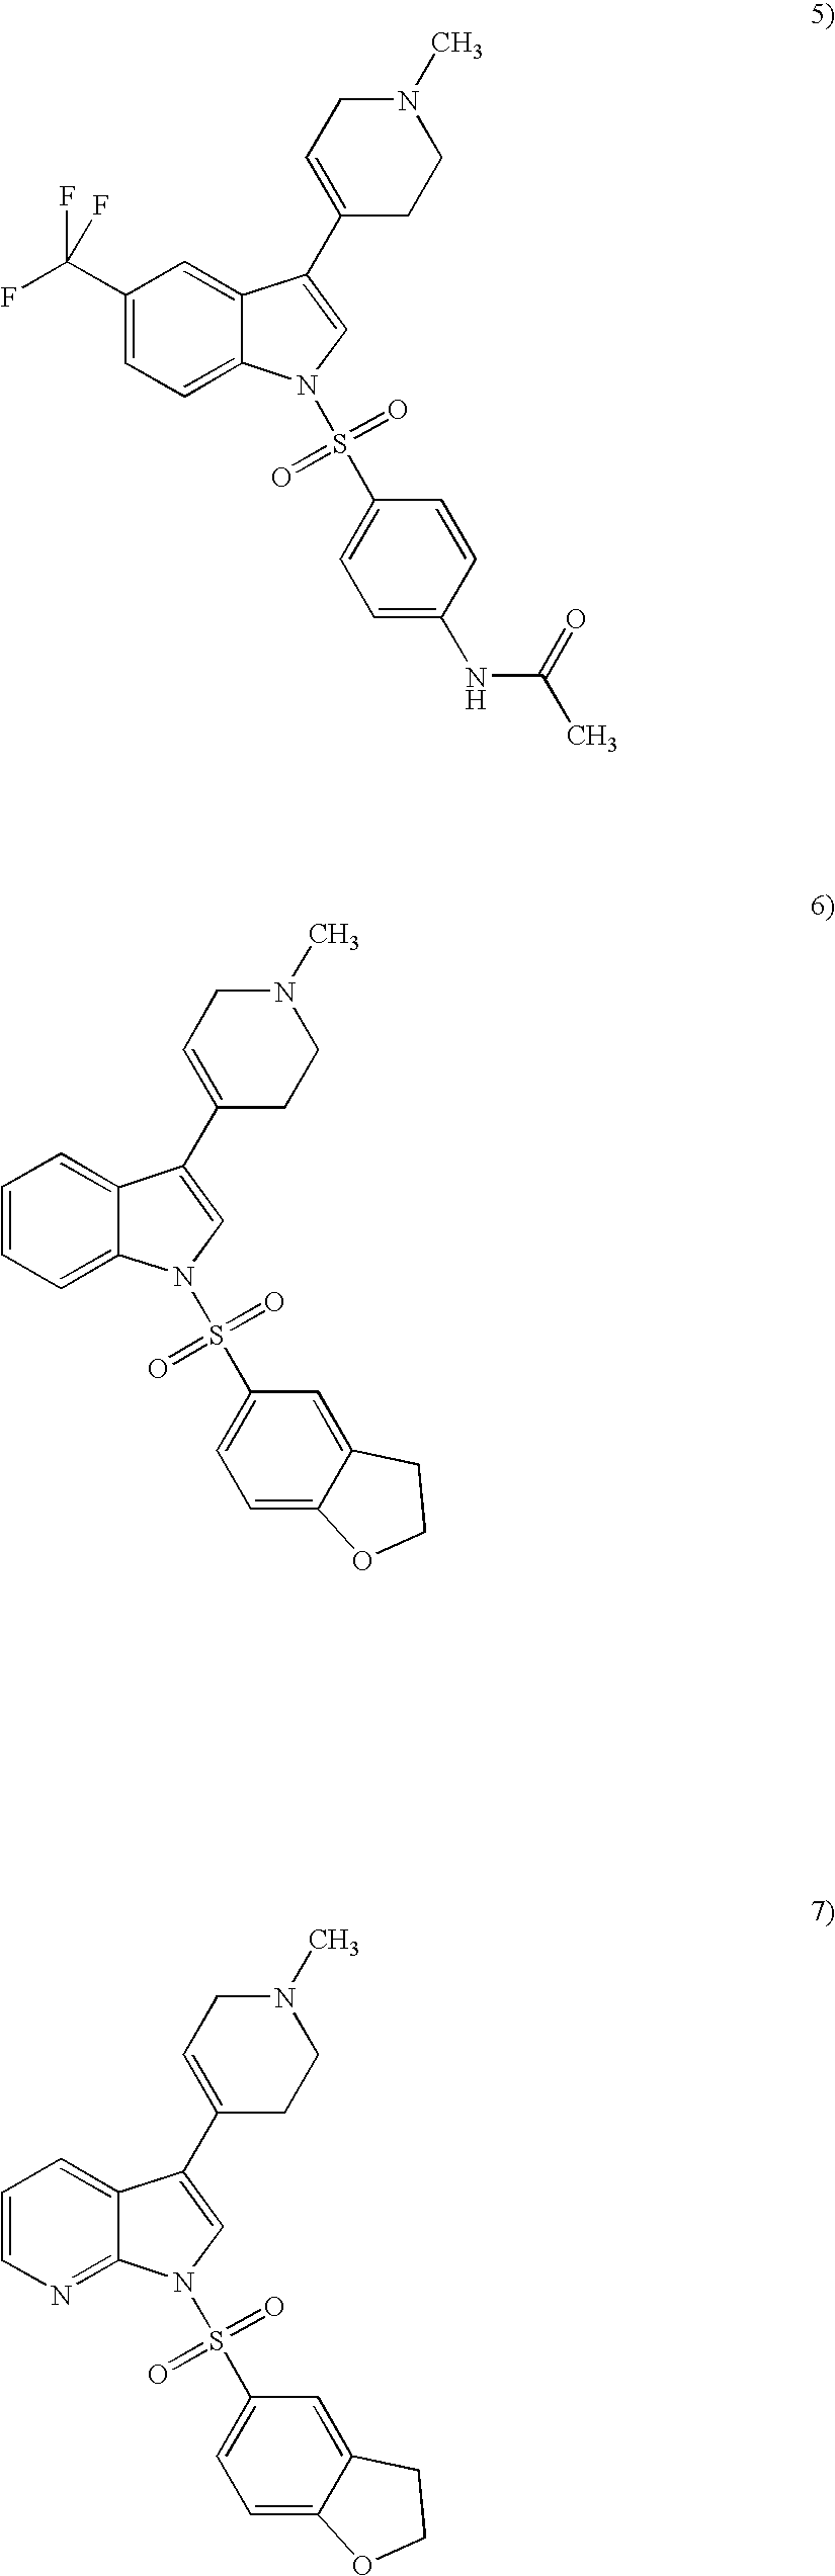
C1(C2=CN(S(C3=CC=C(NC(C)=O)C=C3)(=O)=O)C3=CC=C(C(F)(F)F)C=C32)=CCN(C)CC1.C1(C2=CN(S(C3=CC=C4C(=C3)CCO4)(=O)=O)C3=CC=CC=C32)=CCN(C)CC1.C1(C2=CN(S(C3=CC=C4C(=C3)CCO4)(=O)=O)C3=NC=CC=C32)=CCN(C)CC1
